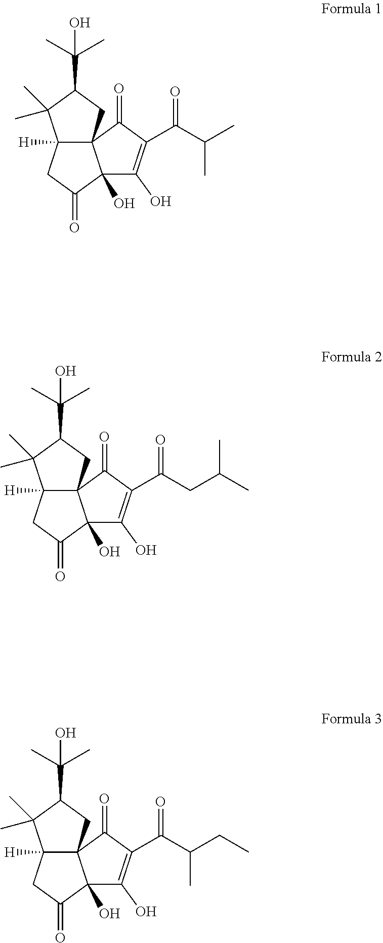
C12([H])C3(CC(C(C)(C)O)C1(C)C)C(O)(C(=O)C2)C(O)=C(C(C(C)C)=O)C3=O.C12([H])C3(CC(C(C)(C)O)C1(C)C)C(O)(C(=O)C2)C(O)=C(C(CC(C)C)=O)C3=O.C12([H])C3(CC(C(C)(C)O)C1(C)C)C(O)(C(=O)C2)C(O)=C(C(C(CC)C)=O)C3=O
